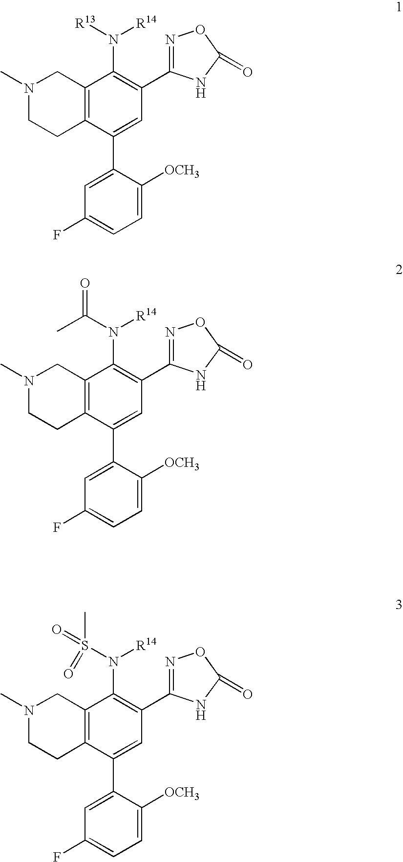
N1(C)CCC2=C(C1)C(N([R13])[R14])=C(C1=NOC(=O)N1)C=C2C1=CC(F)=CC=C1[OCH3].N1(C)CCC2=C(C1)C(N(C(C)=O)[R14])=C(C1=NOC(=O)N1)C=C2C1=CC(F)=CC=C1[OCH3].N1(C)CCC2=C(C1)C(N(S(=O)(C)=O)[R14])=C(C1=NOC(=O)N1)C=C2C1=CC(F)=CC=C1[OCH3]
